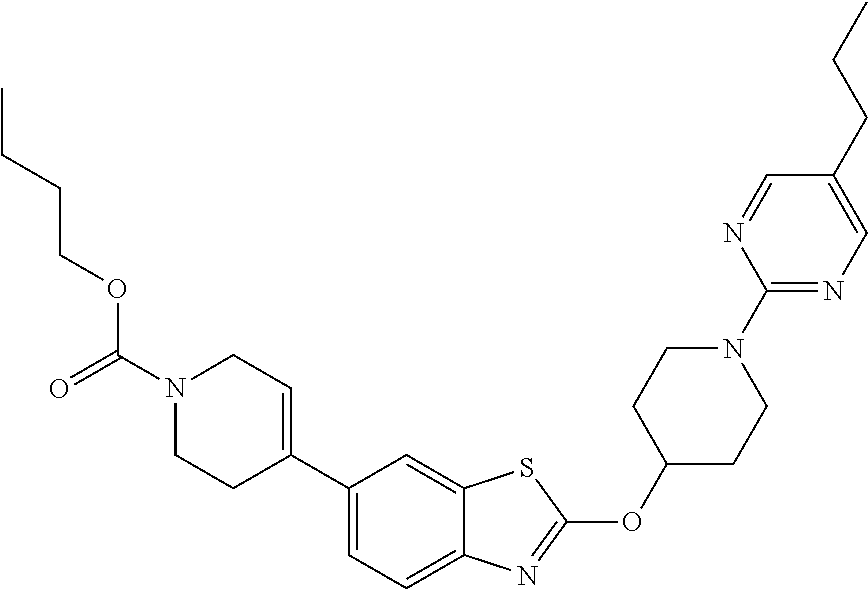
C(N1CCC(C2=CC=C3C(=C2)SC(OC2CCN(C4=NC=C(CCC)C=N4)CC2)=N3)=CC1)(=O)OCCCC
